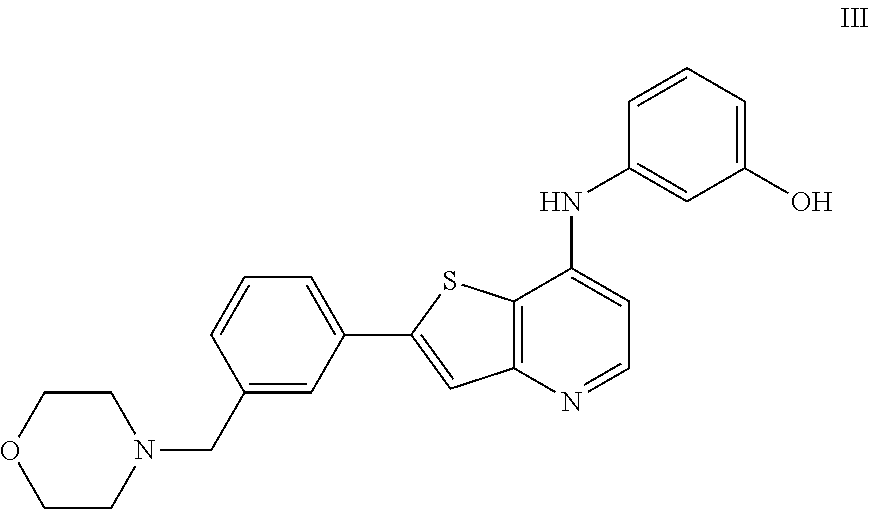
C1(CN2CCOCC2)=CC(C2=CC3=C(C(NC4=CC(O)=CC=C4)=CC=N3)S2)=CC=C1
